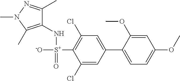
C1(N[S+]([-O])(=O)C2=C(Cl)C=C(C3=CC=C(OC)C=C3OC)C=C2Cl)=C(C)N(C)N=C1C
